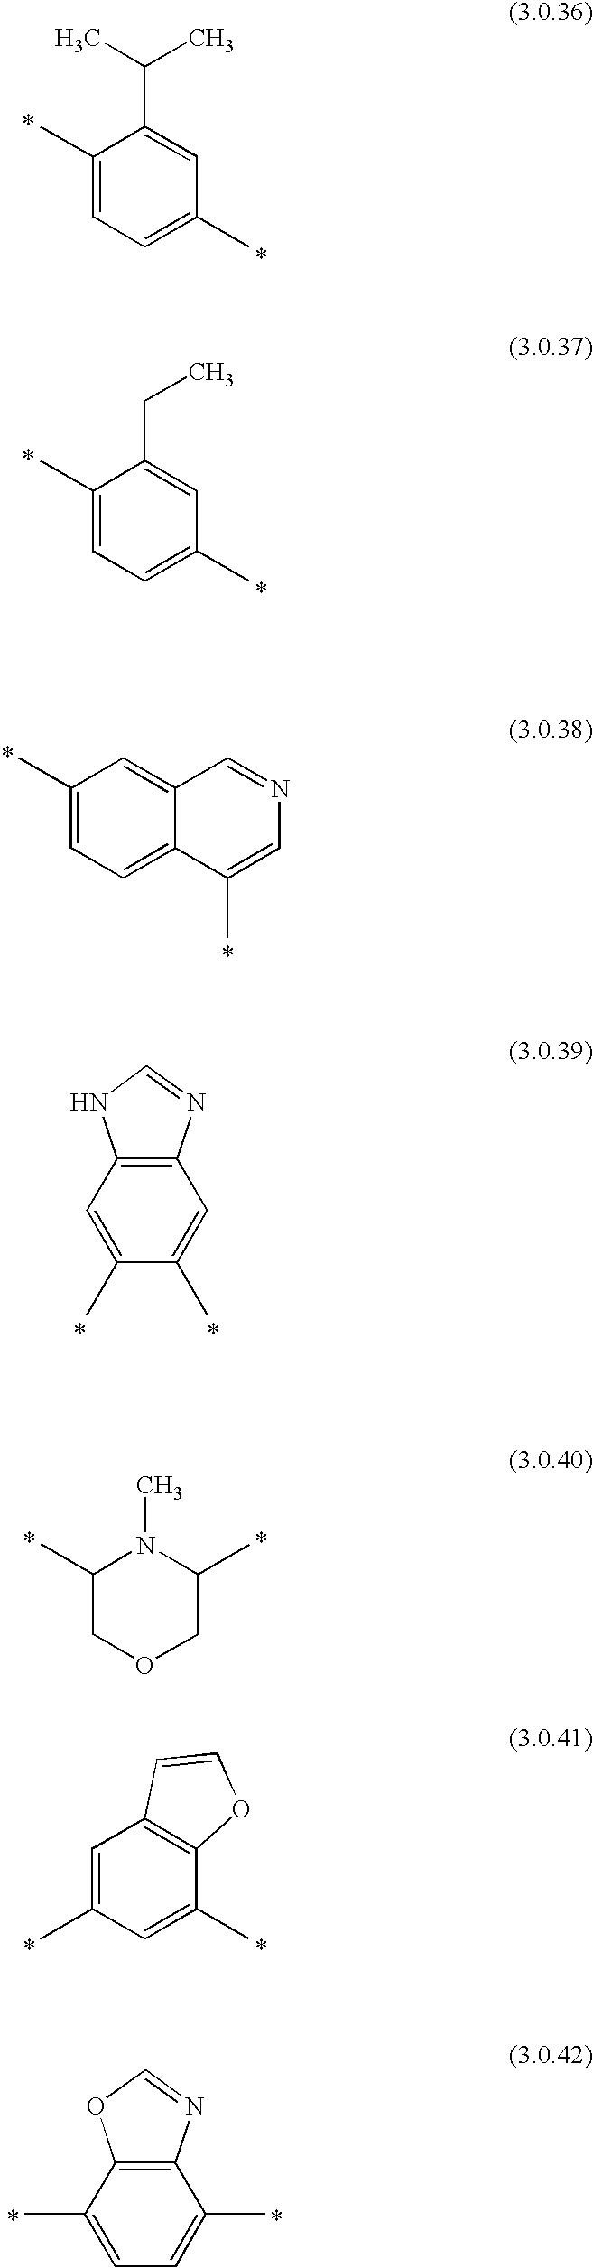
C1(C)=CC=C(C)C=C1C(C)C.C1(C)=CC=C(C)C=C1CC.C1(C)=CC=C2C(=C1)C=NC=C2C.C12=C(C=C(C)C(C)=C1)NC=N2.C1(C)COCC(C)N1C.C1(C)=CC2=C(C(C)=C1)OC=C2.C12=C(C(C)=CC=C1C)OC=N2
